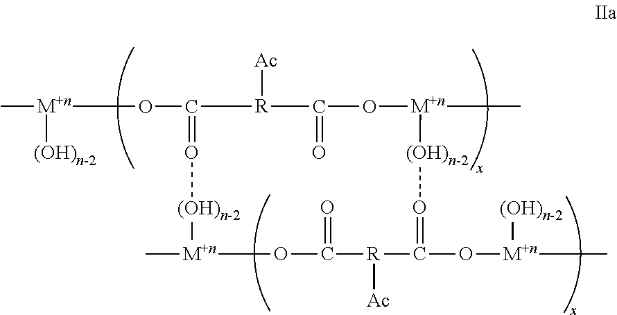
C[M+n]([(OH)n-2])OC1=O[(OH)n-2][M+n](C)OC(=O)[R]([Ac])C(O[M+n]([(OH)n-2])C)=O[(OH)n-2][M+n](C)OC(=O)[R]1[Ac]
